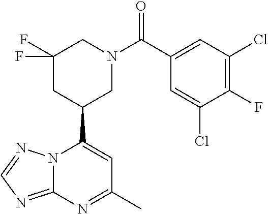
N12C(=NC=N1)N=C(C)C=C2C1CN(C(=O)C2=CC(Cl)=C(F)C(Cl)=C2)CC(F)(F)C1
